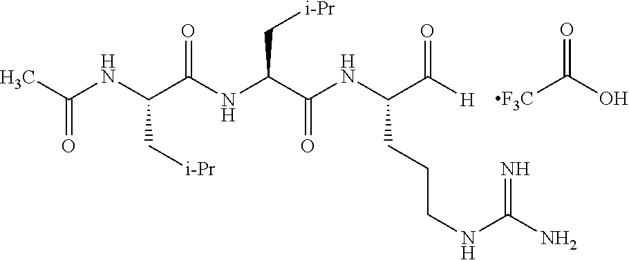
O=C(NC(C(NC(C(NC(CCCNC(=N)N)C([H])=O)=O)C[i-Pr])=O)C[i-Pr])C.O=C(O)[F3C]
